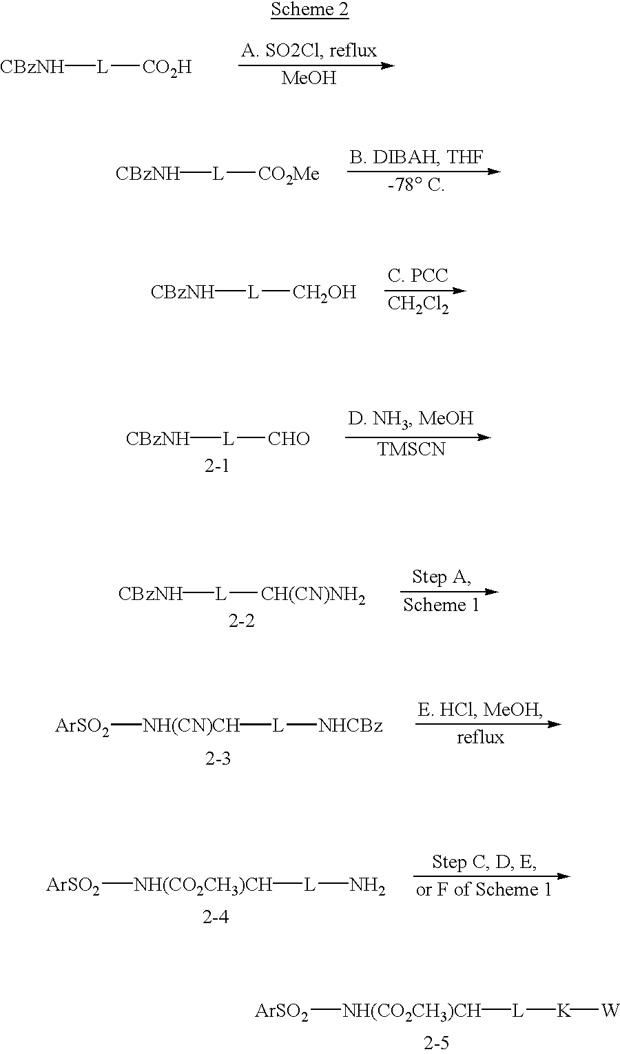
[ArSO2][NH(CO2CH3)CH][L][K][W].[CBzNH][L][CH(CN)NH2].[CBzNH][L][CO2H].[MeOH].[CBzNH][L][CO2Me].[CBzNH][L][CH2OH].[CH2Cl2].[CBzNH][L][CHO].[TMSCN].[ArSO2][NH(CN)CH][L][NHCBz].[ArSO2][NH(CO2CH3)CH][L]N
